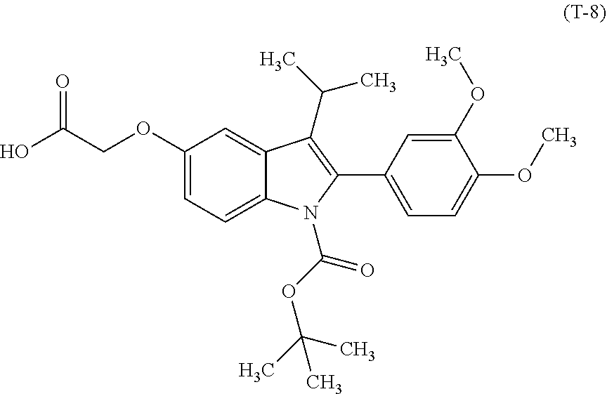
C1(OCC(O)=O)=CC=C2C(=C1)C(C(C)C)=C(C1=CC=C(OC)C(OC)=C1)N2C(OC(C)(C)C)=O
